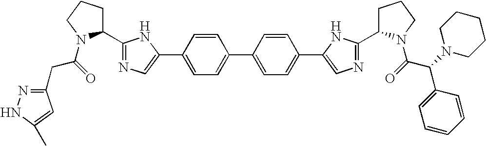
C(C(=O)N1C(C2=NC=C(C3=CC=C(C4=CC=C(C5=CN=C(C6CCCN6C(C(C6=CC=CC=C6)N6CCCCC6)=O)N5)C=C4)C=C3)N2)CCC1)C1=NNC(C)=C1
